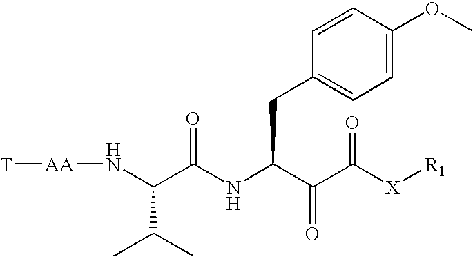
N(C(C(NC(C(C([X][R1])=O)=O)CC1=CC=C(OC)C=C1)=O)C(C)C)[AA][T]
